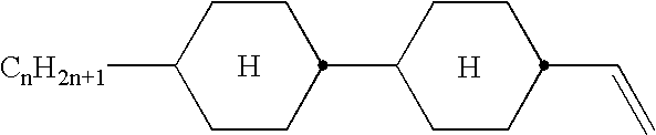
[H].[CnH2n+1]C1CCC(C2CCC(C=C)CC2)CC1.[H]
